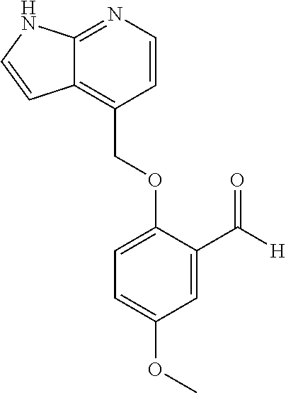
C12=NC=CC(COC3=CC=C(OC)C=C3C([H])=O)=C1C=CN2
